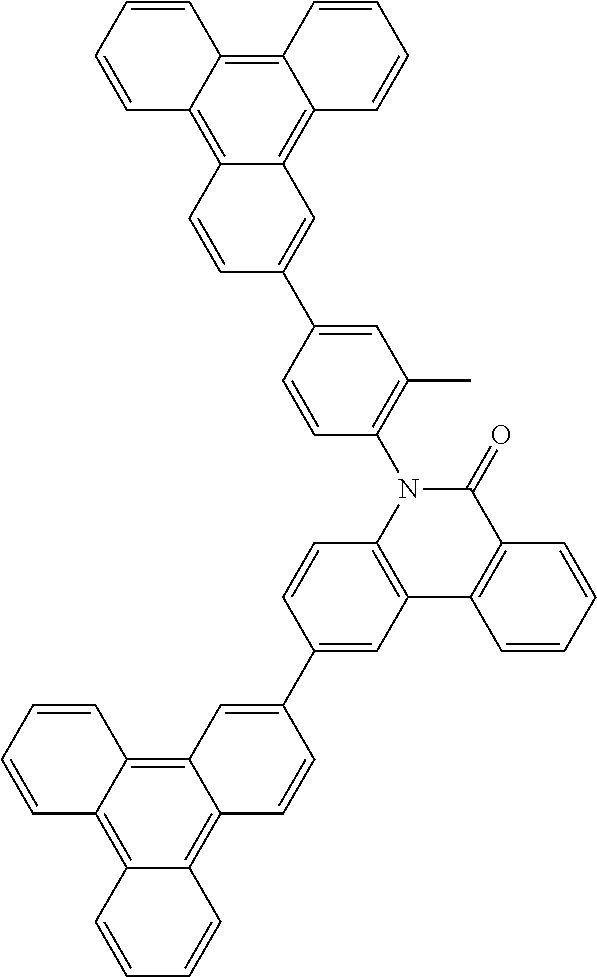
C12=C(N(C3=C(C)C=C(C4=CC5=C6C(=C7C(=C5C=C4)C=CC=C7)C=CC=C6)C=C3)C(=O)C3=C1C=CC=C3)C=CC(C1=CC3=C4C(=C5C(=C3C=C1)C=CC=C5)C=CC=C4)=C2
